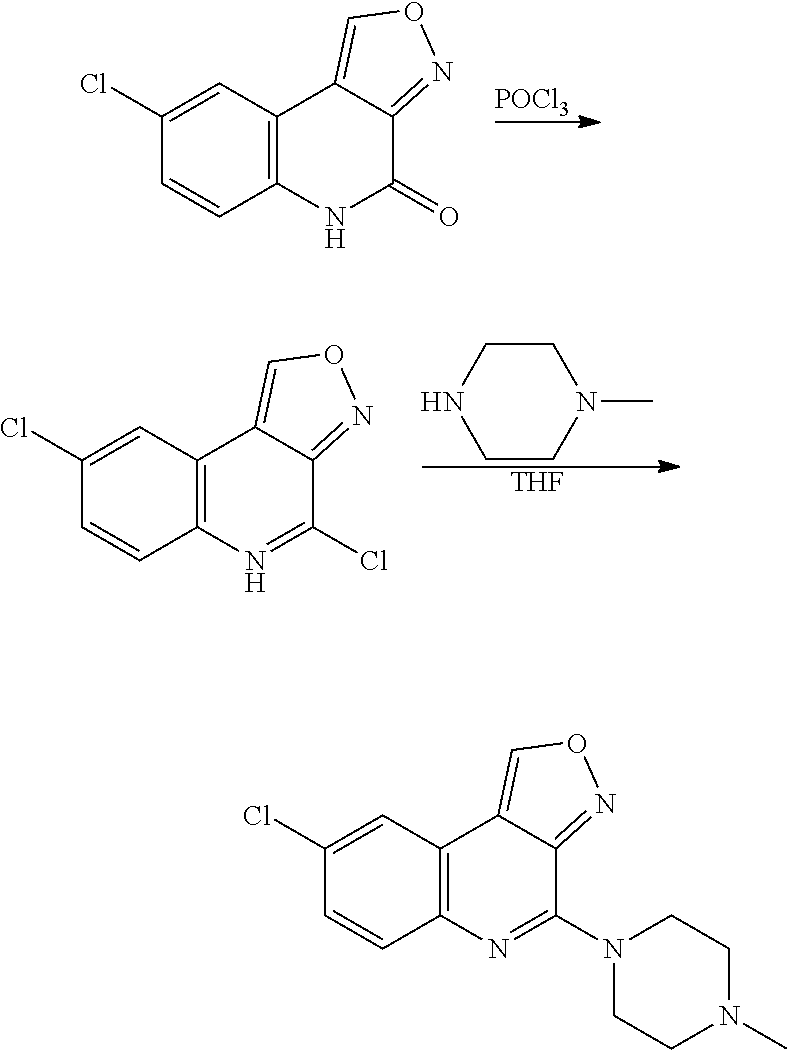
[POCl3].C1(Cl)=CC2=C(C=C1)NC(=O)C1=NOC=C21.C1CNCCN1C.[THF].C1(Cl)=CC2=C(C=C1)N=C(Cl)C1=NOC=C21.C1(Cl)=CC2=C(C=C1)N=C(N1CCN(C)CC1)C1=NOC=C21
